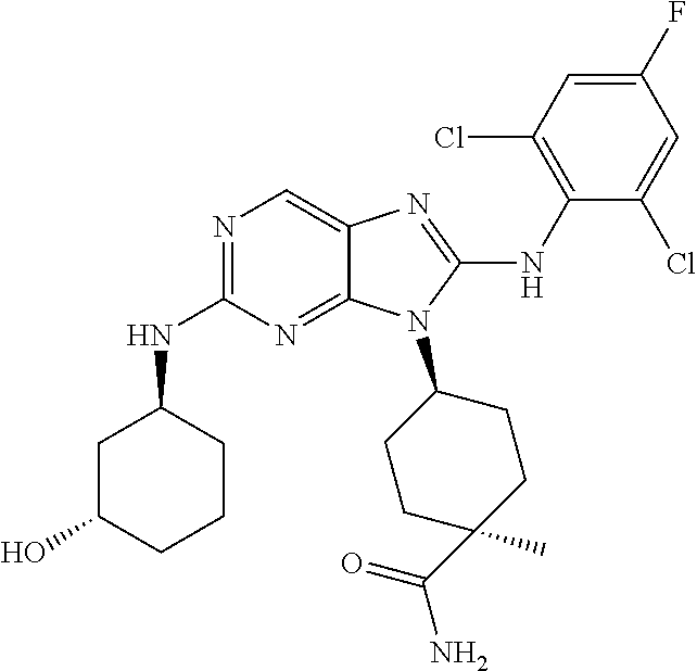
N1=C(NC2CC(O)CCC2)N=C2C(=C1)N=C(NC1=C(Cl)C=C(F)C=C1Cl)N2C1CCC(C)(C(=O)N)CC1
